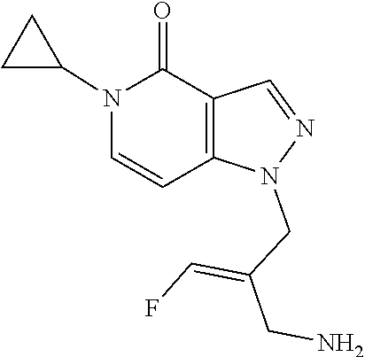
C(=C(CN)CN1N=CC2=C1C=CN(C1CC1)C2=O)F
